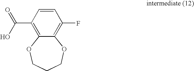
C1=CC(C(O)=O)=C2C(=C1F)OCCCO2
